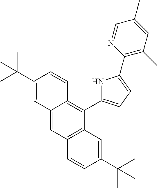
C12=CC3=C(C(C4=CC=C(C5=C(C)C=C(C)C=N5)N4)=C1C=CC(C(C)(C)C)=C2)C=C(C(C)(C)C)C=C3
